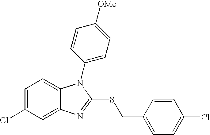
C1=C(Cl)C=C2C(=C1)N(C1=CC=C([OMe])C=C1)C(SCC1=CC=C(Cl)C=C1)=N2
